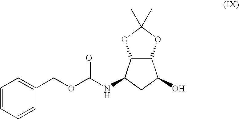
C1=CC=CC(COC(=O)NC2C3C(C(O)C2)OC(C)(C)O3)=C1
